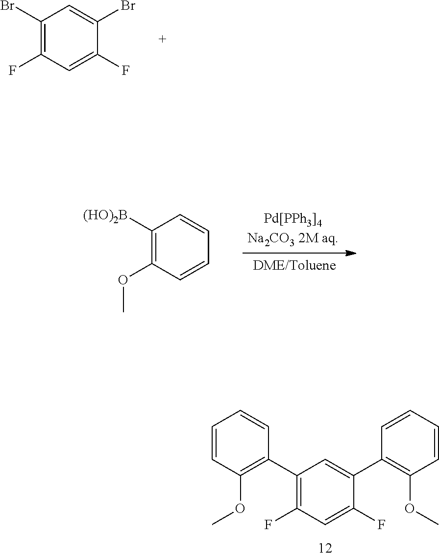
C1(Br)=C(F)C=C(F)C(Br)=C1.C1([(HO)2B])=C(OC)C=CC=C1.C1(C2=C(OC)C=CC=C2)=C(F)C=C(F)C(C2=C(OC)C=CC=C2)=C1
